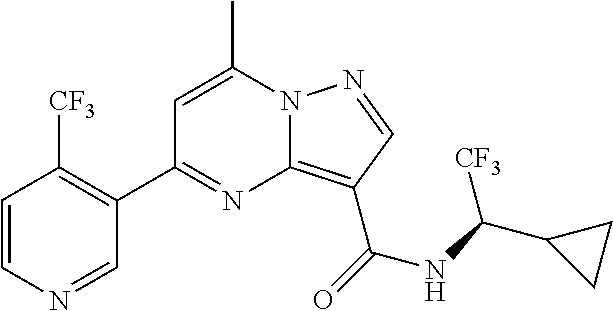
C1=C(C)N2C(=C(C(=O)NC(C3CC3)[CF3])C=N2)N=C1C1=C([CF3])C=CN=C1
